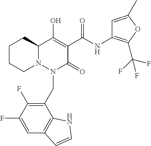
C1(CN2C(=O)C(C(NC3=C(C(F)(F)F)OC(C)=C3)=O)=C(O)C3N2CCCC3)=C(F)C(F)=CC2=C1NC=C2
